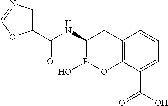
C12=C(C(C(O)=O)=CC=C1)OB(O)C(NC(C1=CN=CO1)=O)C2
